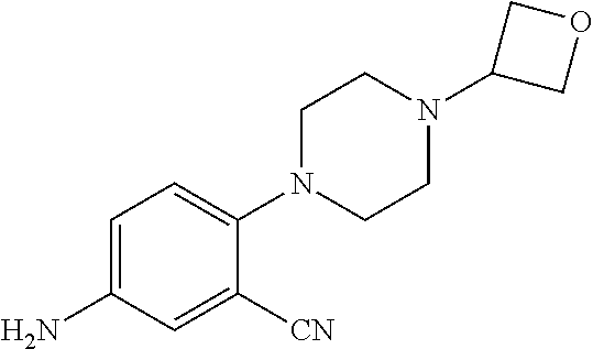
C1=C(N)C=C([CN])C(N2CCN(C3COC3)CC2)=C1
